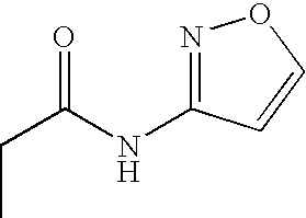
C(C(NC1=NOC=C1)=O)C
